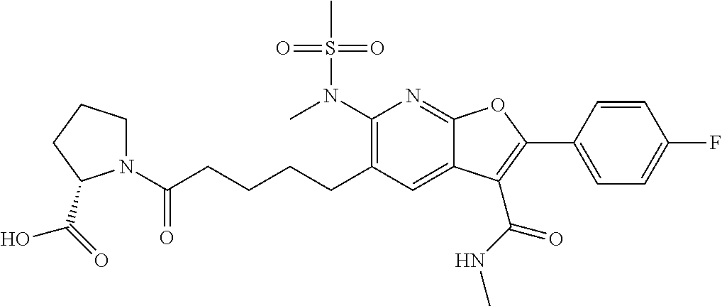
C1(N(C)S(C)(=O)=O)=C(CCCCC(=O)N2CCCC2C(=O)O)C=C2C(=N1)OC(C1=CC=C(F)C=C1)=C2C(NC)=O
